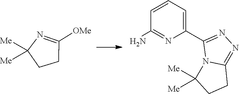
C1CC([OMe])=NC1([Me])[Me].NC1=NC(C2=NN=C3N2C([Me])([Me])CC3)=CC=C1
